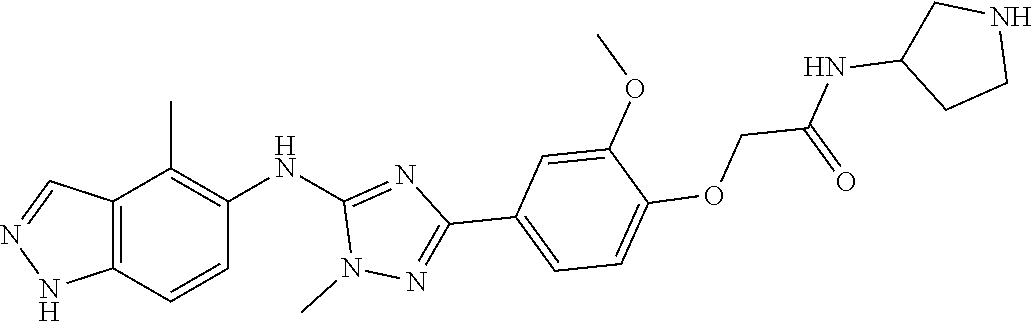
C1(OC)=CC(C2=NN(C)C(NC3=C(C)C4=C(NN=C4)C=C3)=N2)=CC=C1OCC(NC1CCNC1)=O
